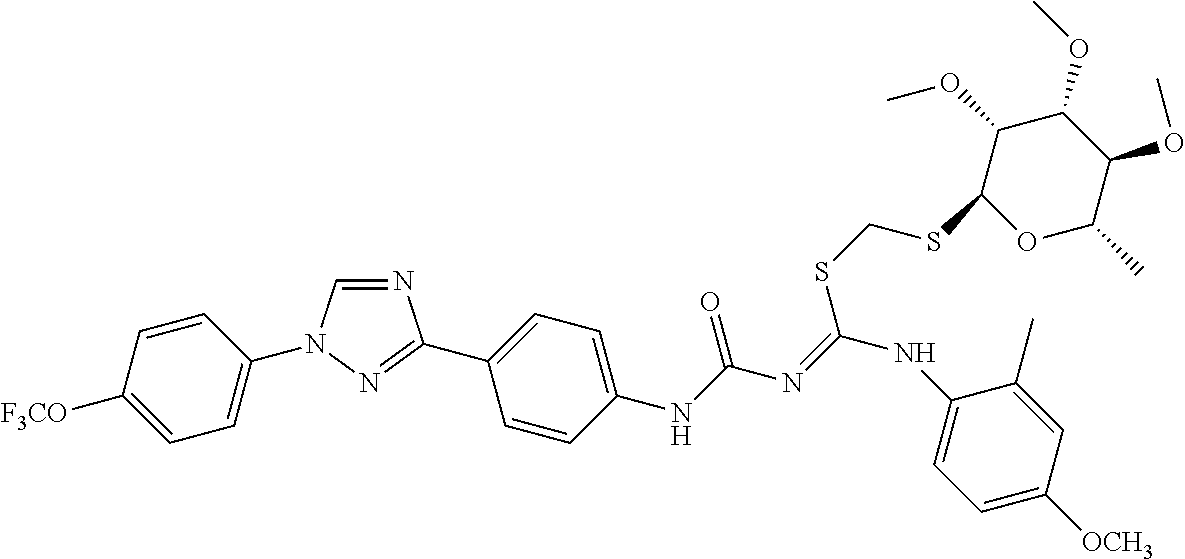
N1=CN(C2=CC=C([F3CO])C=C2)N=C1C1=CC=C(NC(=O)N=C(NC2=CC=C([OCH3])C=C2C)SCSC2OC(C)C(OC)C(OC)C2OC)C=C1
